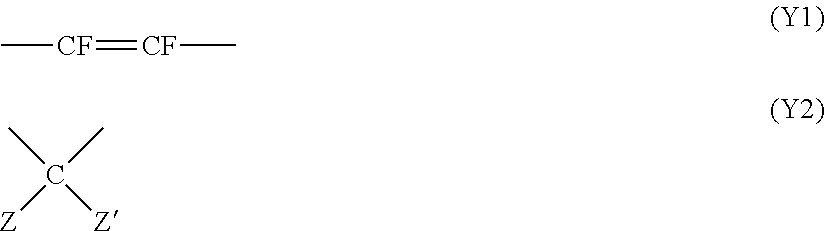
C[CF]=[CF]C.[Z]C(C)(C)[Z]
